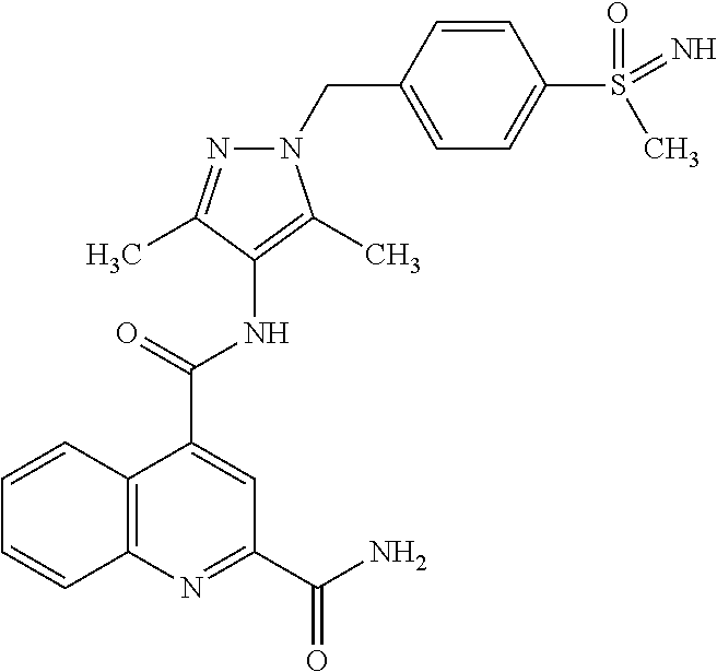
O=S(C1=CC=C(CN2N=C(C)C(NC(C3=CC(C(N)=O)=NC4=C3C=CC=C4)=O)=C2C)C=C1)(C)=N
